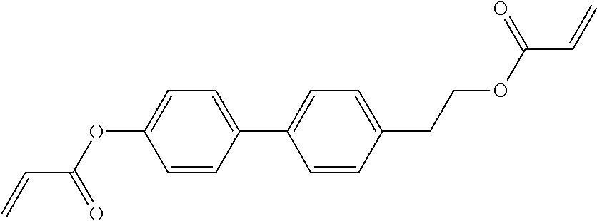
C1=CC(C2=CC=C(CCOC(=O)C=C)C=C2)=CC=C1OC(C=C)=O
